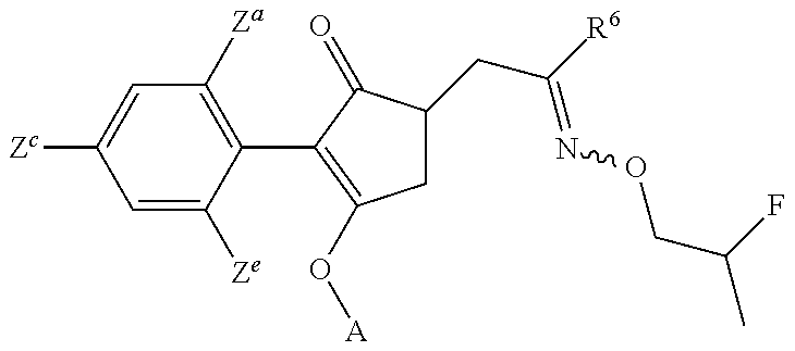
C1=C([Ze])C(C2=C(O[A])CC(CC(=NOCC(C)F)[R6])C2=O)=C([Za])C=C1[Zc]
